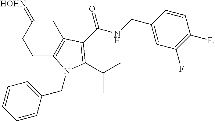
C1C2=C(CC(=[HOHN])C1)C(C(NCC1=CC(F)=C(F)C=C1)=O)=C(C(C)C)N2CC1=CC=CC=C1
